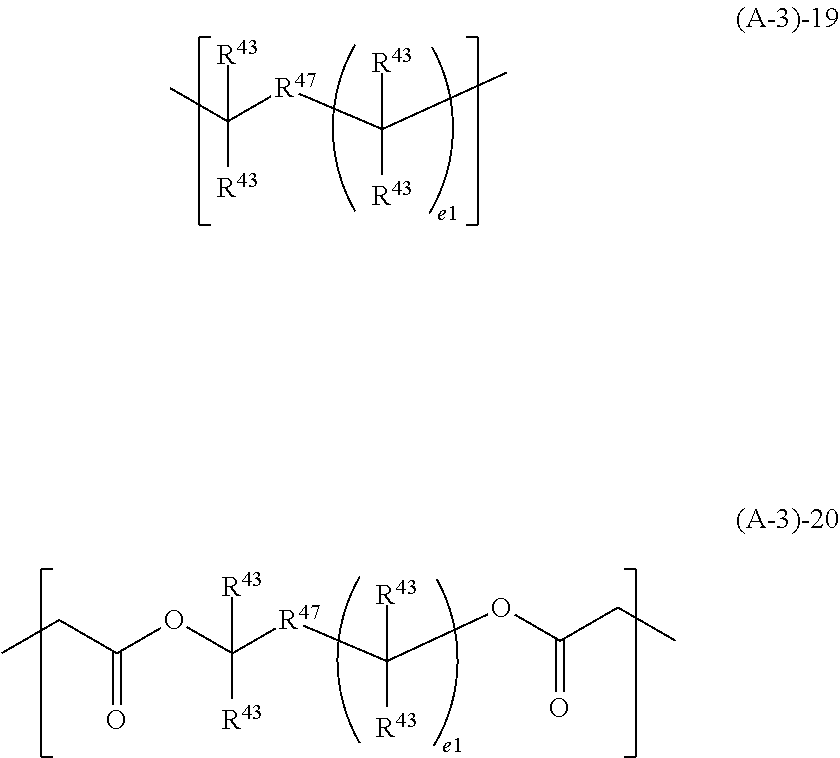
CC([R47]C(C)([R43])[R43])([R43])[R43].C([R47]C([R43])([R43])OC(CC)=O)([R43])([R43])OC(CC)=O
